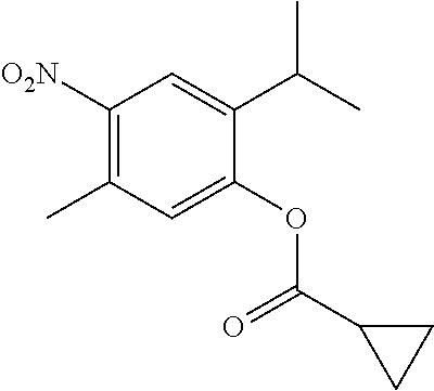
C1([O2N])=C(C)C=C(OC(C2CC2)=O)C(C(C)C)=C1
